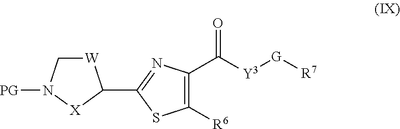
C1([R6])=C(C([Y3][G][R7])=O)N=C(C2[W]CN([PG])[X]2)S1
